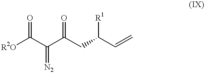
[R2O]C(C(C(CC(C=C)[R1])=O)=[N2])=O
